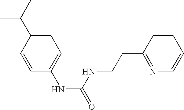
C1(NC(=O)NCCC2=NC=CC=C2)=CC=C(C(C)C)C=C1
